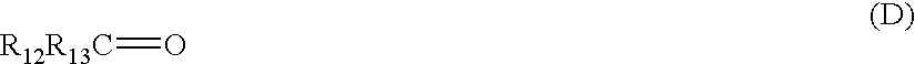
[R12R13C]=O
